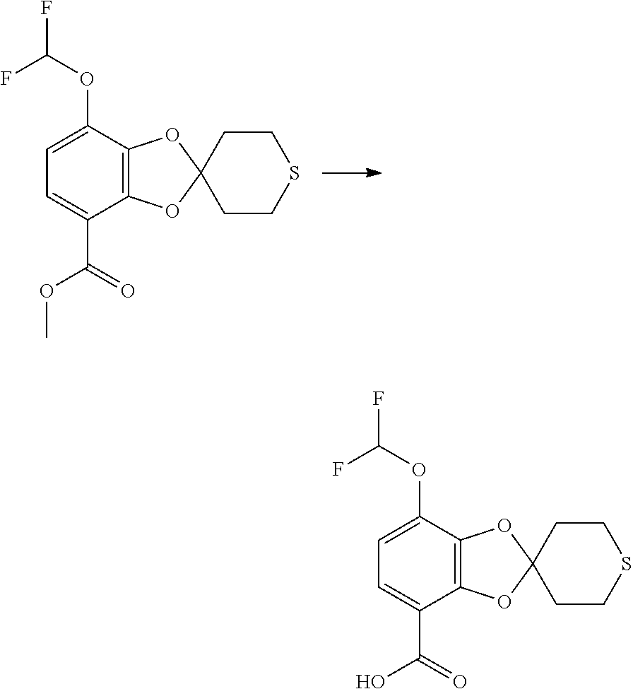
C1=C(OC(F)F)C2=C(C(C(OC)=O)=C1)OC1(O2)CCSCC1.C1=C(OC(F)F)C2=C(C(C(O)=O)=C1)OC1(O2)CCSCC1
